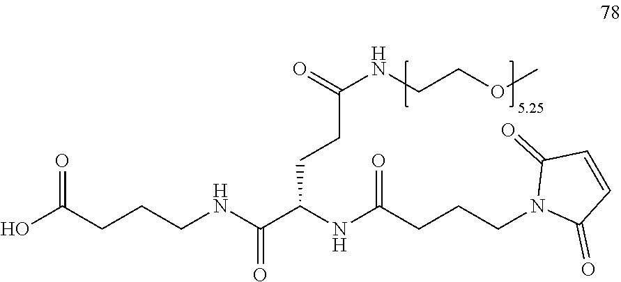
OC(=O)CCCNC(C(NC(CCCN1C(=O)C=CC1=O)=O)CCC(NCCOC)=O)=O
